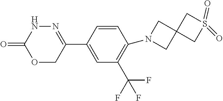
O1CC(C2=CC(C(F)(F)F)=C(N3CC4(C3)CS(=O)(=O)C4)C=C2)=NNC1=O
